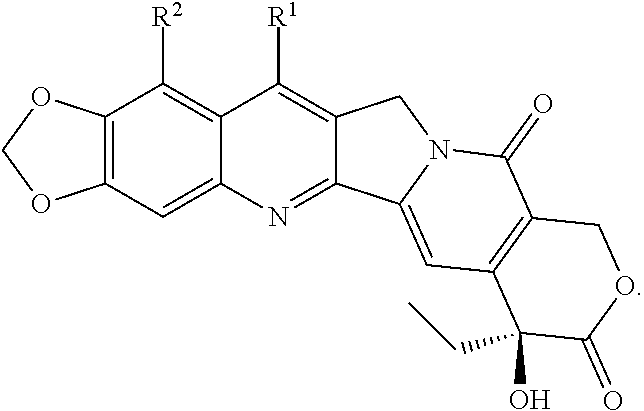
C12=C(C=C3C(=C1[R2])C([R1])=C1C(=N3)C3=CC4=C(C(=O)N3C1)COC(=O)C4(CC)O)OCO2
